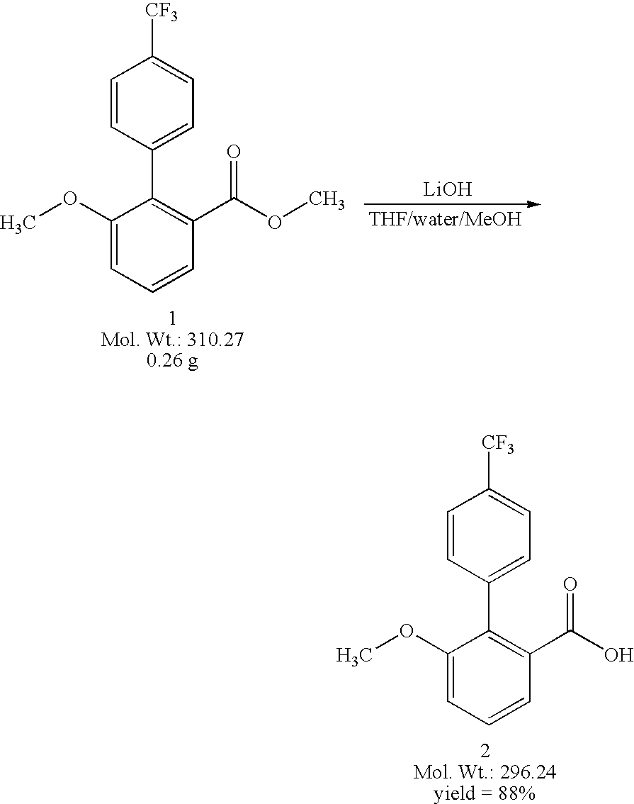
C1=CC(C2=C(C(O)=O)C=CC=C2OC)=CC=C1[CF3].[LiOH].C1(OC)=CC=CC(C(OC)=O)=C1C1=CC=C([CF3])C=C1
